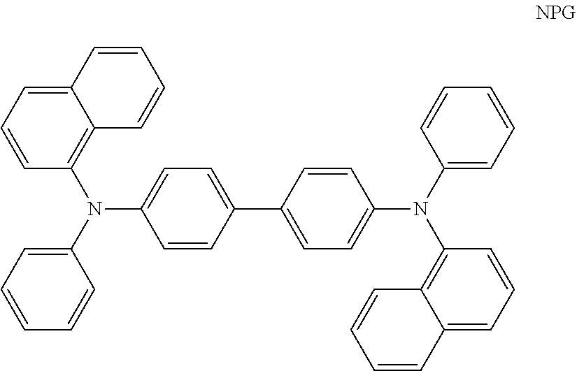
C12=CC=CC(N(C3=CC=CC=C3)C3=CC=C(C4=CC=C(N(C5=CC=CC=C5)C5=C6C(=CC=C5)C=CC=C6)C=C4)C=C3)=C1C=CC=C2
